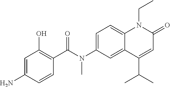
N(C1=CC=C2C(=C1)C(C(C)C)=CC(=O)N2CC)(C(C1=C(O)C=C(N)C=C1)=O)C
